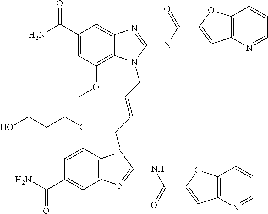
C1(C(N)=O)=CC(OC)=C2C(=C1)N=C(NC(=O)C1=CC3=C(O1)C=CC=N3)N2CC=CCN1C2=C(C=C(C(N)=O)C=C2OCCCO)N=C1NC(=O)C1=CC2=C(O1)C=CC=N2
